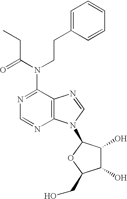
C12=C(N=CN1C1C(O)C(O)C(CO)O1)C(N(CCC1=CC=CC=C1)C(=O)CC)=NC=N2
